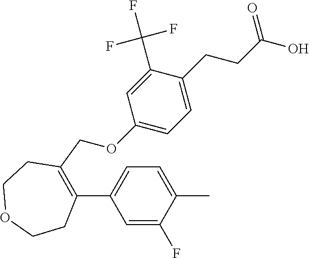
C(C1=C(C2=CC=C(C)C(F)=C2)CCOCC1)OC1=CC=C(CCC(O)=O)C(C(F)(F)F)=C1
